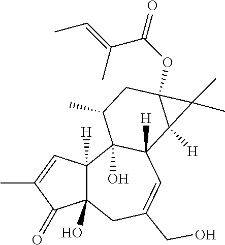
C12(O)C([H])(C=C(C)C1=O)C1(O)C([H])(C=C(CO)C2)C2([H])C(OC(=O)C(=CC)C)(CC1C)C2(C)C
